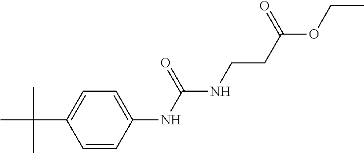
C1=CC(NC(NCCC(OCC)=O)=O)=CC=C1C(C)(C)C
